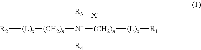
[R2][(L)z][(CH2)n][N+]([R3])([R4])[(CH2)n][(L)z][R1].[X-]
